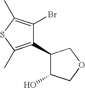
C1(C2=C(C)SC(C)=C2Br)C(O)COC1
